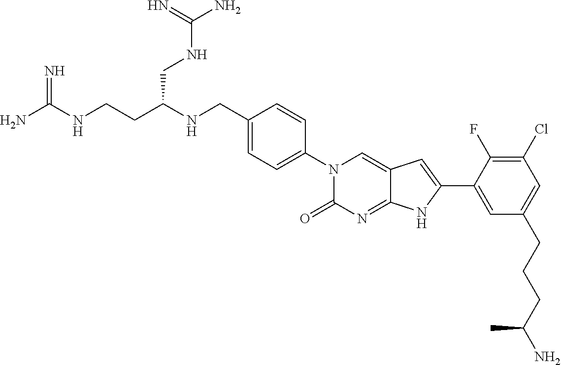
NC(NCCC(NCC1=CC=C(N2C(=O)N=C3C(=C2)C=C(C2=CC(CCCC(N)C)=CC(Cl)=C2F)N3)C=C1)CNC(=N)N)=N
